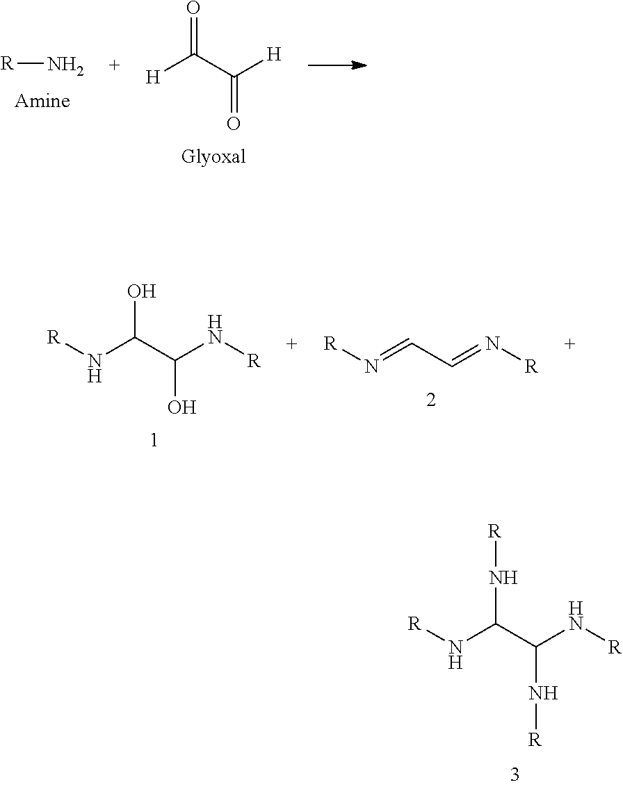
[R]N.O=C(C([H])=O)[H].[R]N=CC=N[R].[R]NC(C(N[R])O)O.[R]NC(C(N[R])N[R])N[R]
